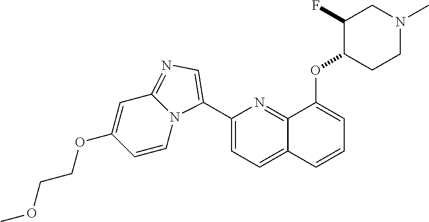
C1(C2=CN=C3C=C(OCCOC)C=CN32)=CC=C2C(=N1)C(OC1CCN(C)CC1F)=CC=C2
